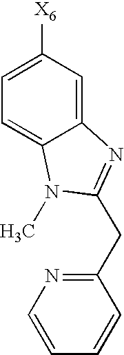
C1=C([X6])C=C2C(=C1)N(C)C(CC1=NC=CC=C1)=N2
